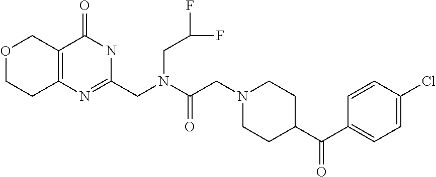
O1CCC2=C(C1)C(=O)NC(CN(C(CN1CCC(C(C3=CC=C(Cl)C=C3)=O)CC1)=O)CC(F)F)=N2
